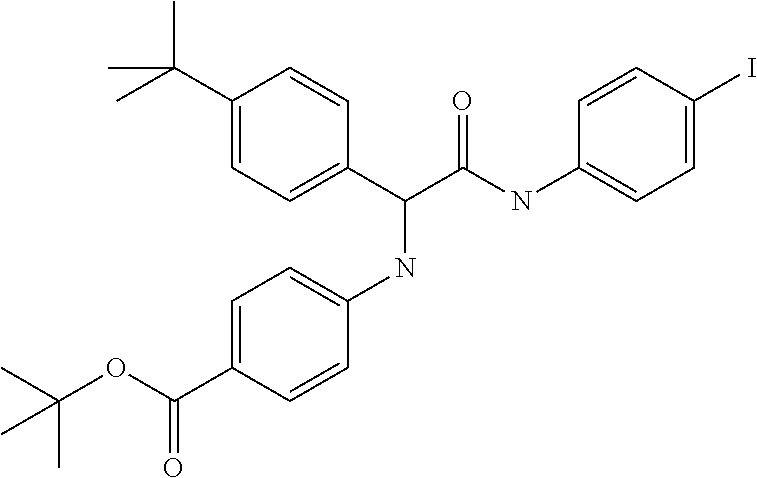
C1(C(C)(C)C)=CC=C(C(C(NC2=CC=C(I)C=C2)=O)NC2=CC=C(C(OC(C)(C)C)=O)C=C2)C=C1
